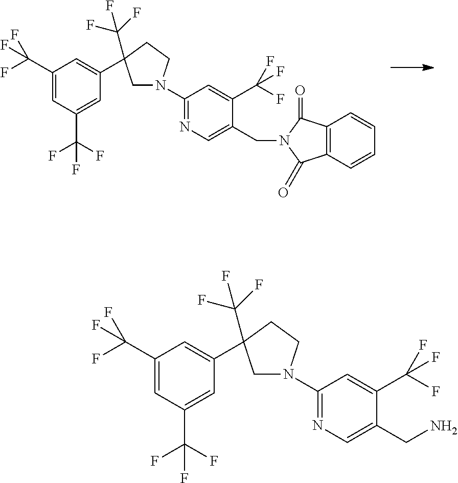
C1(C(F)(F)F)=CC(C(F)(F)F)=CC(C2(C(F)(F)F)CN(C3=NC=C(CN4C(=O)C5=C(C=CC=C5)C4=O)C(C(F)(F)F)=C3)CC2)=C1.C1(C(F)(F)F)=CC(C(F)(F)F)=CC(C2(C(F)(F)F)CN(C3=NC=C(CN)C(C(F)(F)F)=C3)CC2)=C1
